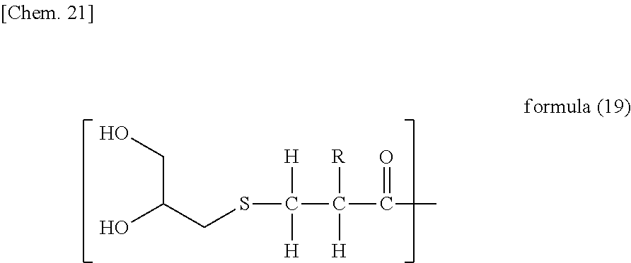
OC(CSC([H])([H])C([R])([H])C(=O)C)CO
